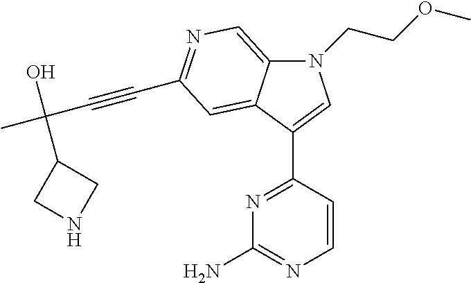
N1(CCOC)C2=CN=C(C#CC(C)(O)C3CNC3)C=C2C(C2=NC(N)=NC=C2)=C1
